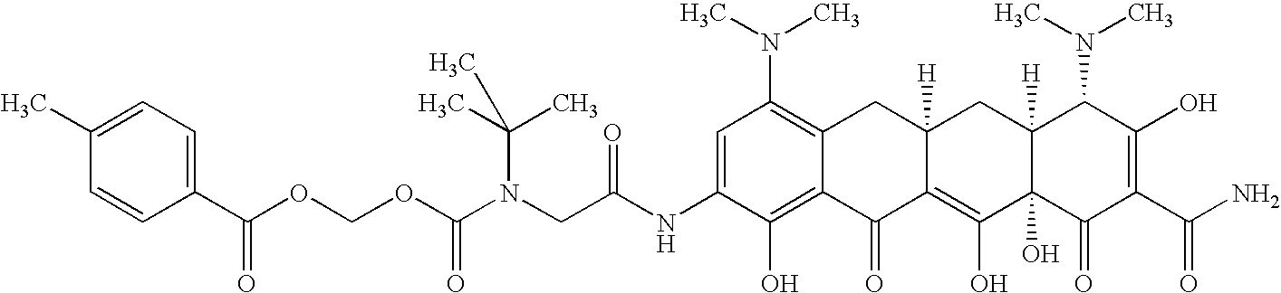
N(CC(NC1=CC(N(C)C)=C2C(=C1O)C(=O)C1=C(O)C3(O)C([H])(CC1([H])C2)C(N(C)C)C(O)=C(C(N)=O)C3=O)=O)(C(OCOC(C1=CC=C(C)C=C1)=O)=O)C(C)(C)C
